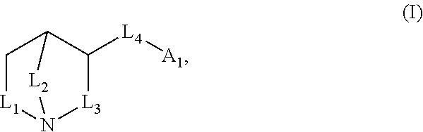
C1[L1]N2[L3]C([L4][A1])C1[L2]2
